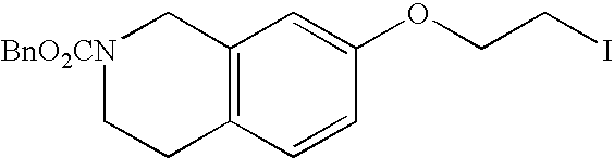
[BnO2CN]1CCC2=C(C1)C=C(OCCI)C=C2
